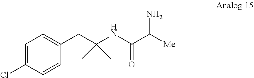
C1=C(Cl)C=CC(CC(NC(C([Me])N)=O)(C)C)=C1
